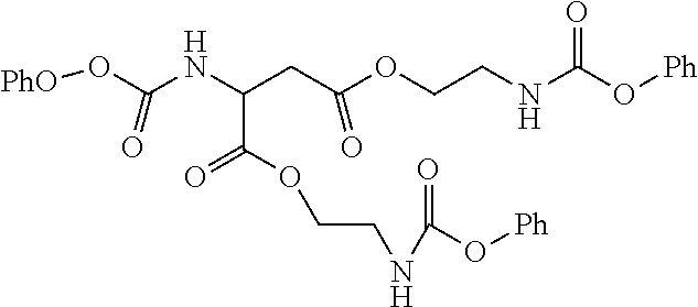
C(C(OCCNC(O[Ph])=O)=O)(NC(O[PhO])=O)CC(OCCNC(O[Ph])=O)=O
